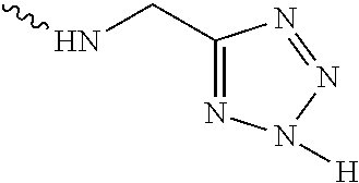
CNCC1=NN([H])N=N1
